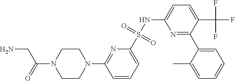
C1CN(C2=NC(S(NC3=CC=C(C(F)(F)F)C(C4=CC=CC=C4C)=N3)(=O)=O)=CC=C2)CCN1C(CN)=O
